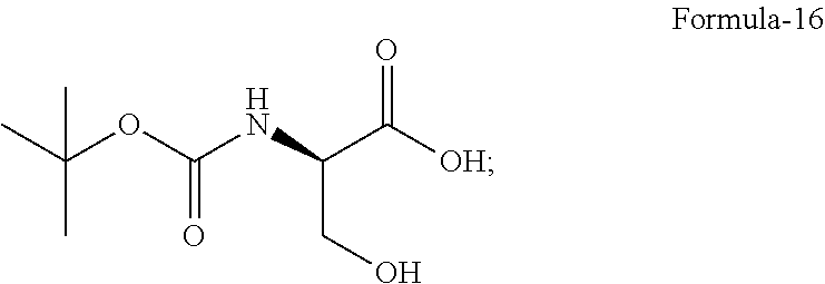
[OH]C(C(NC(OC(C)(C)C)=O)CO)=O
